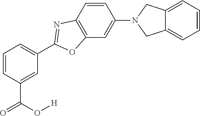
C1=C(C(O[H])=O)C=CC=C1C1=NC2=C(C=C(N3CC4=CC=CC=C4C3)C=C2)O1
